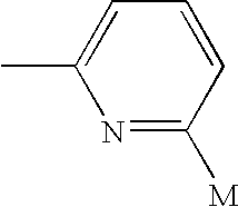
C1=CC([M])=NC(C)=C1
